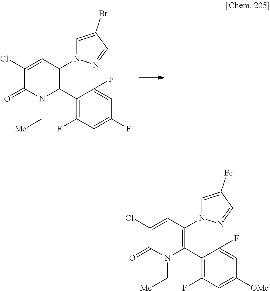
C1(Cl)=CC(N2C=C(Br)C=N2)=C(C2=C(F)C=C(F)C=C2F)N(C[Me])C1=O.C1(Cl)=CC(N2C=C(Br)C=N2)=C(C2=C(F)C=C([OMe])C=C2F)N(C[Me])C1=O
